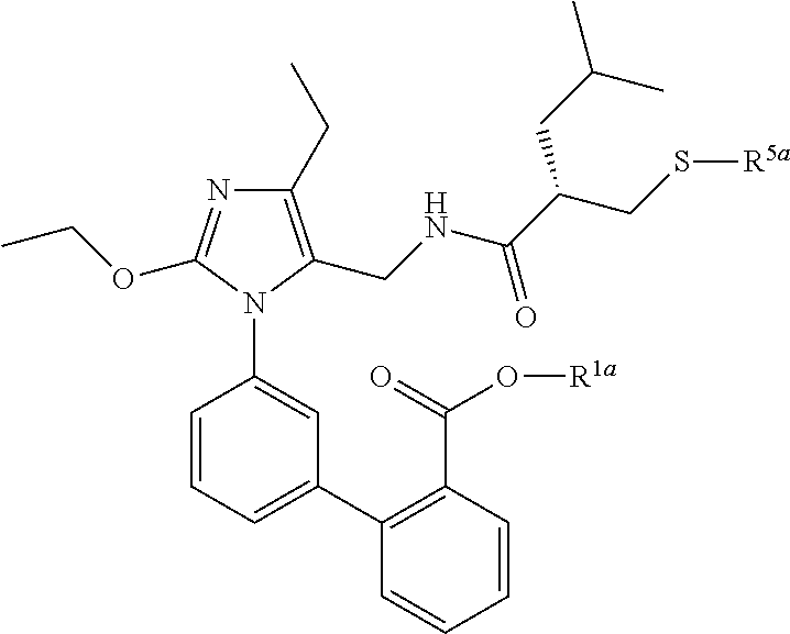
C1=CC(C(=O)O[R1a])=C(C2=CC=CC(N3C(CNC(C(CS[R5a])CC(C)C)=O)=C(CC)N=C3OCC)=C2)C=C1
